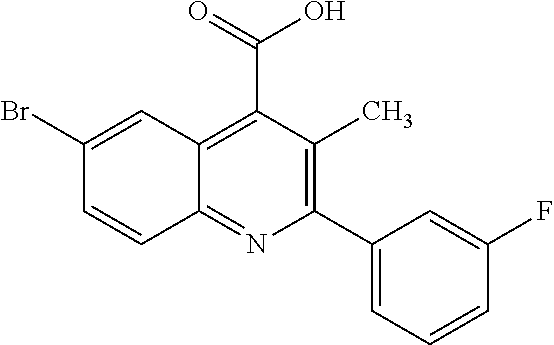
C1(C2=CC=CC(F)=C2)=C(C)C(C(=O)O)=C2C(=N1)C=CC(Br)=C2
